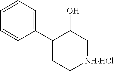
C1(C2CC[NHHCl]CC2O)=CC=CC=C1
